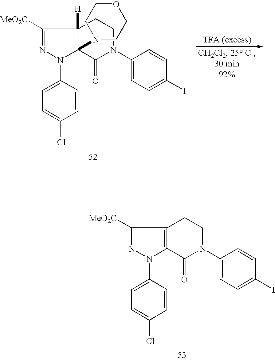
C1=C(N2N=C([MeO2C])C3=C2C(=O)N(C2=CC=C(I)C=C2)CC3)C=CC(Cl)=C1.C1=C(N2N=C([MeO2C])C3([H])C2(N2CCOCC2)C(=O)N(C2=CC=C(I)C=C2)CC3)C=CC(Cl)=C1
